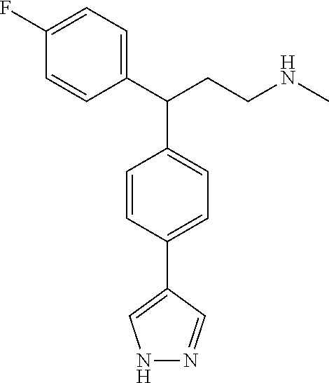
C1=C(C(CCNC)C2=CC=C(C3=CNN=C3)C=C2)C=CC(F)=C1
